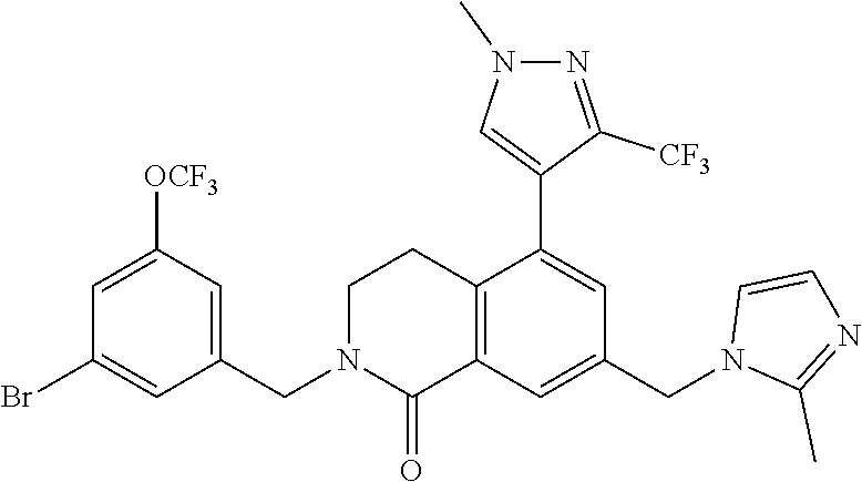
C1=C([OCF3])C=C(CN2CCC3=C(C2=O)C=C(CN2C(C)=NC=C2)C=C3C2=CN(C)N=C2[CF3])C=C1Br
